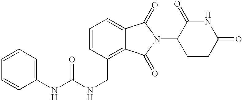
N1C(=O)CCC(N2C(=O)C3=CC=CC(CNC(=O)NC4=CC=CC=C4)=C3C2=O)C1=O
